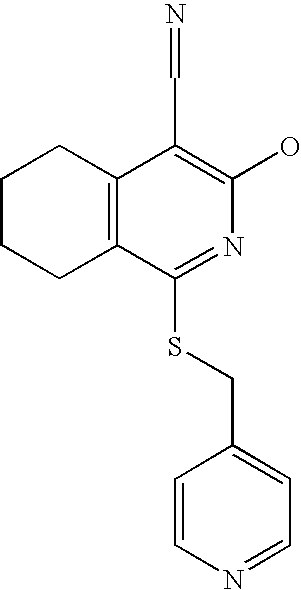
C1CCC2=C(C1)C(C=N)=C(O)N=C2SCC1=CC=NC=C1
